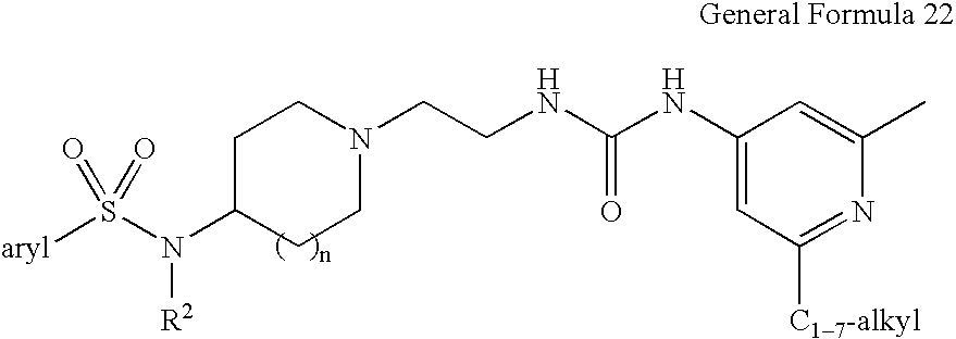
C1CN(CCNC(NC2=CC([C17-alkyl])=NC(C)=C2)=O)CCC1N(S([aryl])(=O)=O)[R2]
